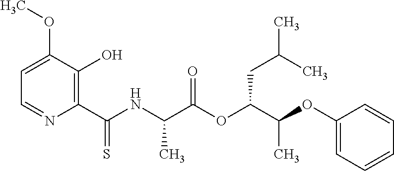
C1=C(OC)C(O)=C(C(NC(C(OC(C(OC2=CC=CC=C2)C)CC(C)C)=O)C)=S)N=C1
